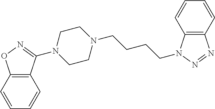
N1(C2=NOC3=C2C=CC=C3)CCN(CCCCN2C3=C(N=N2)C=CC=C3)CC1
